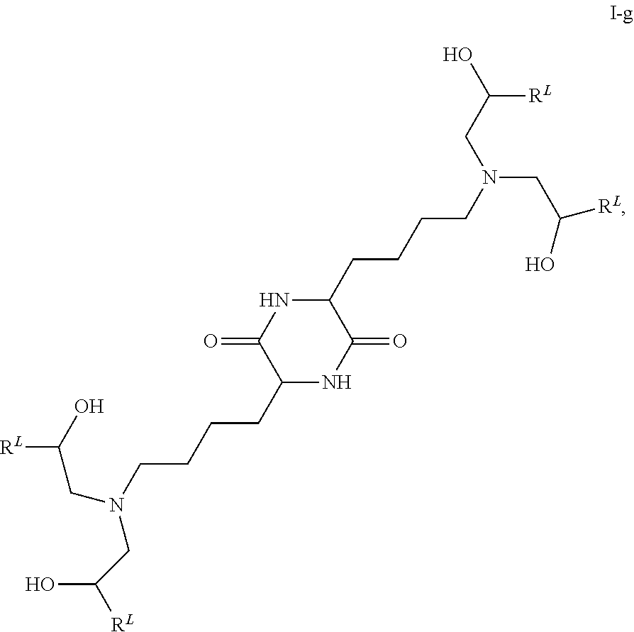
C1(CCCCN(CC(O)[RL])CC(O)[RL])NC(=O)C(CCCCN(CC([RL])O)CC(O)[RL])NC1=O
